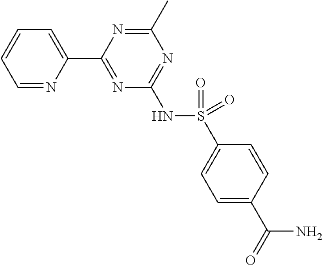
C1=NC(C2=NC(NS(=O)(C3=CC=C(C(=O)N)C=C3)=O)=NC(C)=N2)=CC=C1
